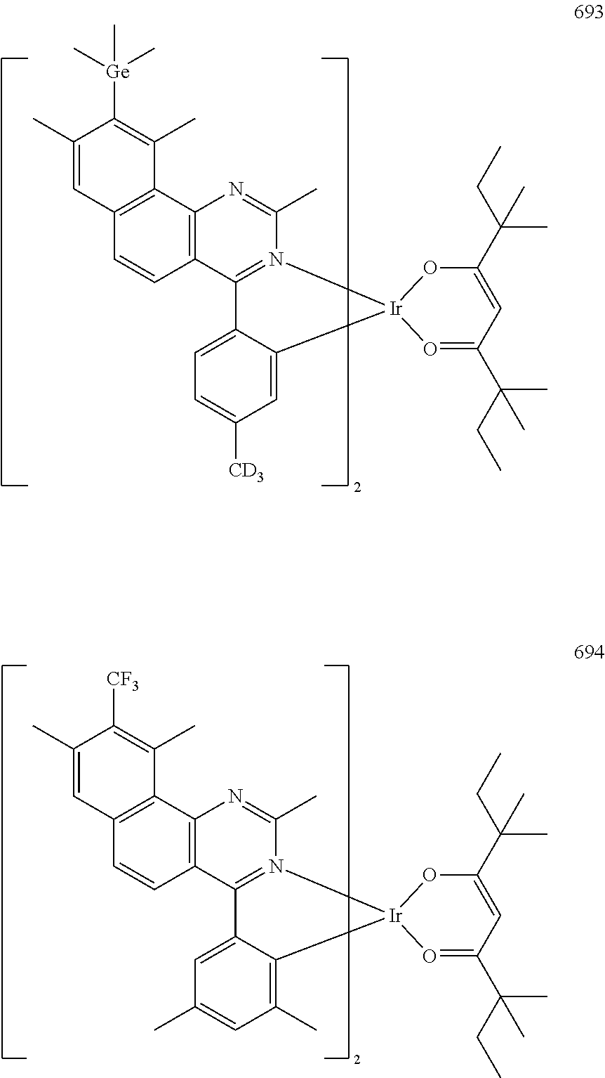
C1=C2C(=CC([CD3])=C1)[Ir]1(N3=C2C2=C(N=C3C)C3=C(C=C2)C=C(C)C([Ge](C)(C)C)=C3C)O=C(C(CC)(C)C)C=C(C(CC)(C)C)O1.C1=C2C(=C(C)C=C1C)[Ir]1(N3=C2C2=C(N=C3C)C3=C(C=C2)C=C(C)C([CF3])=C3C)O=C(C(CC)(C)C)C=C(C(CC)(C)C)O1
